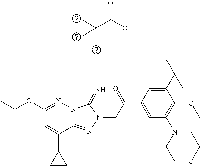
N12C(=NN(CC(C3=CC(N4CCOCC4)=C(OC)C(C(C)(C)C)=C3)=O)C1=N)C(C1CC1)=CC(OCC)=N2.C(C(O)=O)(C)(C)C
